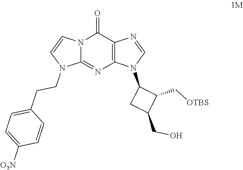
N12C(=NC3=C(C1=O)N=CN3C1CC(CO)C1C[OTBS])N(CCC1=CC=C([O2N])C=C1)C=C2
